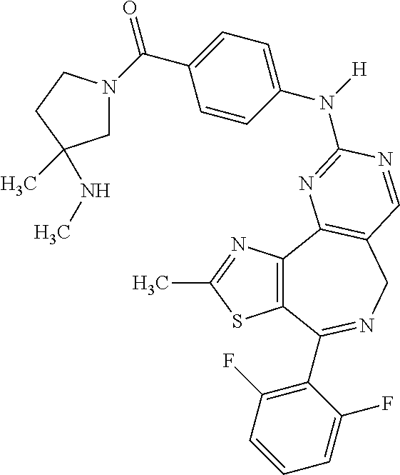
C12=C(C3=C(CN=C1C1=C(F)C=CC=C1F)C=NC(N([H])C1=CC=C(C(=O)N4CC(C)(NC)CC4)C=C1)=N3)N=C(C)S2
